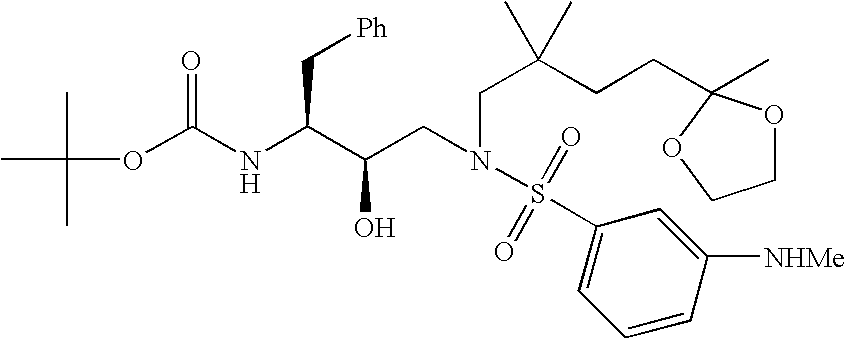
CC(C)(C)OC(NC(C(CN(CC(CCC1(C)OCCO1)(C)C)S(=O)(=O)C1=CC=CC([NHMe])=C1)O)C[Ph])=O
